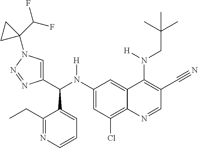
C1(N(C(C2=CN(C3(C(F)F)CC3)N=N2)C2=CC=CN=C2CC)[H])=CC(Cl)=C2C(=C1)C(N(CC(C)(C)C)[H])=C(C#N)C=N2
